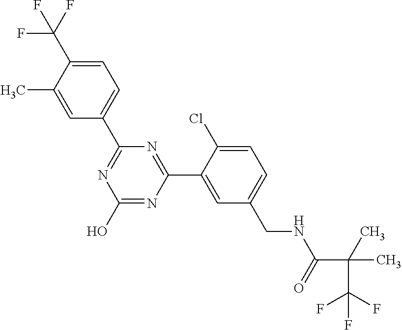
C1(C2=NC(O)=NC(C3=CC(CNC(C(C)(C)C(F)(F)F)=O)=CC=C3Cl)=N2)=CC=C(C(F)(F)F)C(C)=C1
